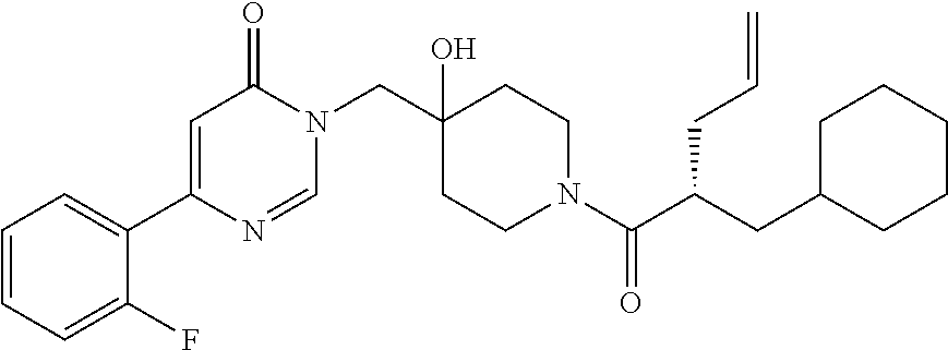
N1(CC2(O)CCN(C(=O)C(CC3CCCCC3)CC=C)CC2)C(=O)C=C(C2=CC=CC=C2F)N=C1
